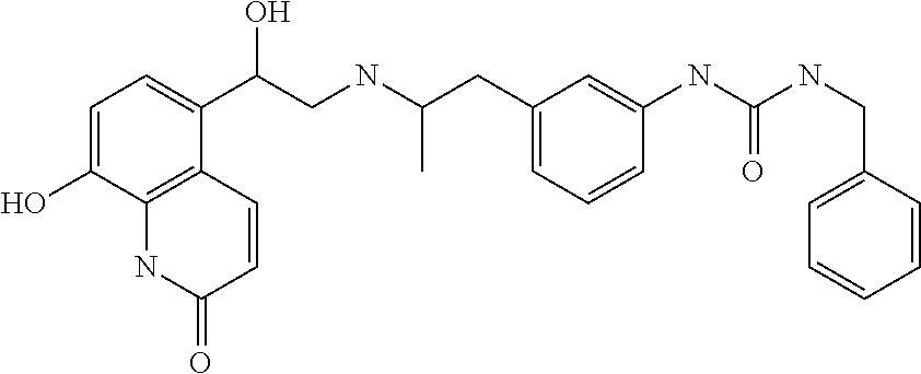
C1=C(O)C2=C(C(C(CNC(CC3=CC=CC(NC(NCC4=CC=CC=C4)=O)=C3)C)O)=C1)C=CC(=O)N2
